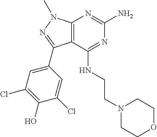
C12=C(C(NCCN3CCOCC3)=NC(N)=N1)C(C1=CC(Cl)=C(O)C(Cl)=C1)=NN2C
